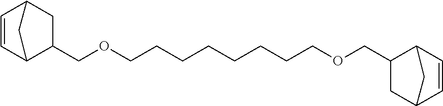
C1(COCCCCCCCCOCC2C3C=CC(C3)C2)CC2C=CC1C2
